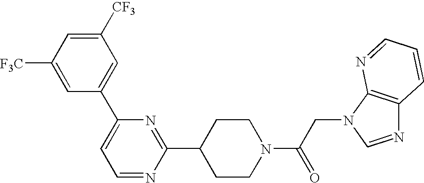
[F3C]C1=CC(C2=CC=NC(C3CCN(C(CN4C=NC5=C4N=CC=C5)=O)CC3)=N2)=CC([CF3])=C1
